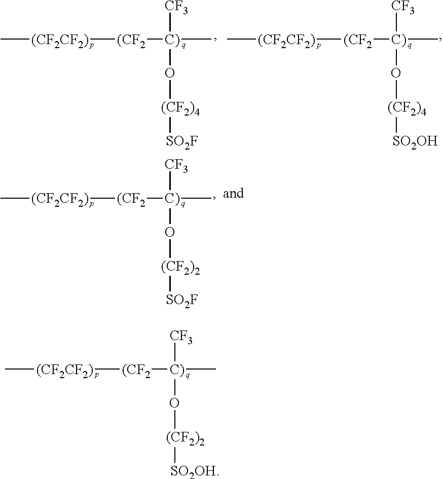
C[(CF2CF2)][(CF2][C)]([CF3])(O[(CF2)4][SO2F])C.C[(CF2CF2)][(CF2][C)]([CF3])(O[(CF2)4][SO2OH])C.C[(CF2CF2)][(CF2][C)]([CF3])(O[(CF2)2][SO2F])C.C[(CF2CF2)][(CF2][C)]([CF3])(O[(CF2)2][SO2OH])C
